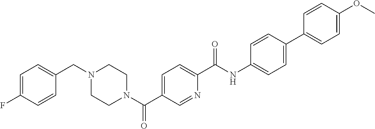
C1=C(F)C=CC(CN2CCN(C(C3=CC=C(C(NC4=CC=C(C5=CC=C(OC)C=C5)C=C4)=O)N=C3)=O)CC2)=C1
